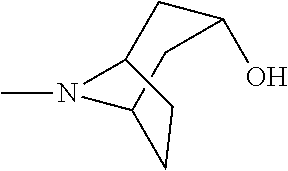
CN1C2CC(O)CC1CC2
